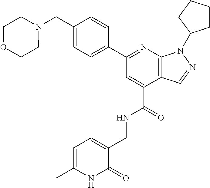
C1(CN2CCOCC2)=CC=C(C2=NC3=C(C(C(=O)NCC4=C(C)C=C(C)NC4=O)=C2)C=NN3C2CCCC2)C=C1
